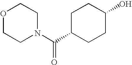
O1CCN(C(C2CCC(O)CC2)=O)CC1
